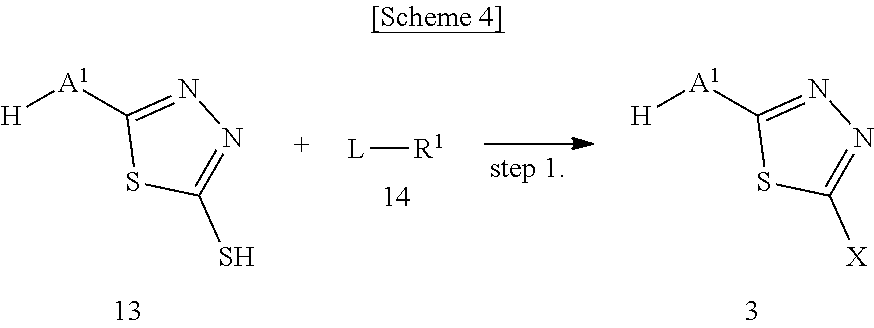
[H][A1]C1=NN=C(S)S1.[L][R1].[H][A1]C1=NN=C([X])S1
